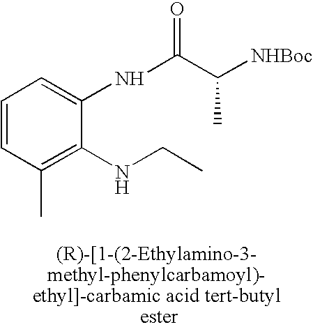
C1=CC(C)=C(NCC)C(NC(C([NHBoc])C)=O)=C1
